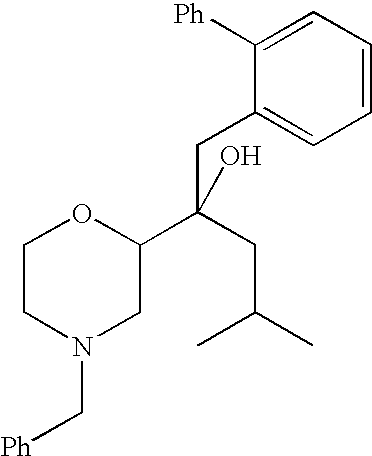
C1=CC=C([Ph])C(CC(CC(C)C)(O)C2OCCN(C[Ph])C2)=C1
